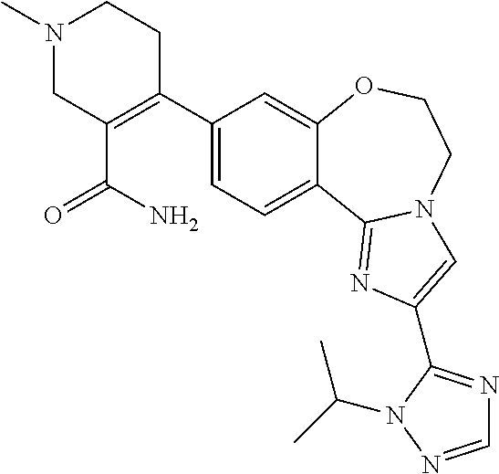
C1(C2=C(C(=O)N)CN(C)CC2)=CC=C2C(=C1)OCCN1C2=NC(C2=NC=NN2C(C)C)=C1
